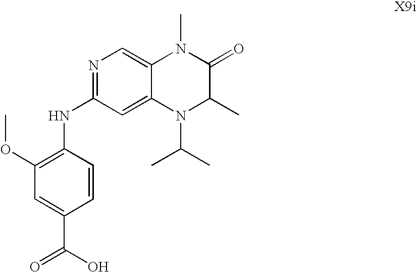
C1=CC(NC2=NC=C3C(=C2)N(C(C)C)C(C)C(=O)N3C)=C(OC)C=C1C(O)=O
